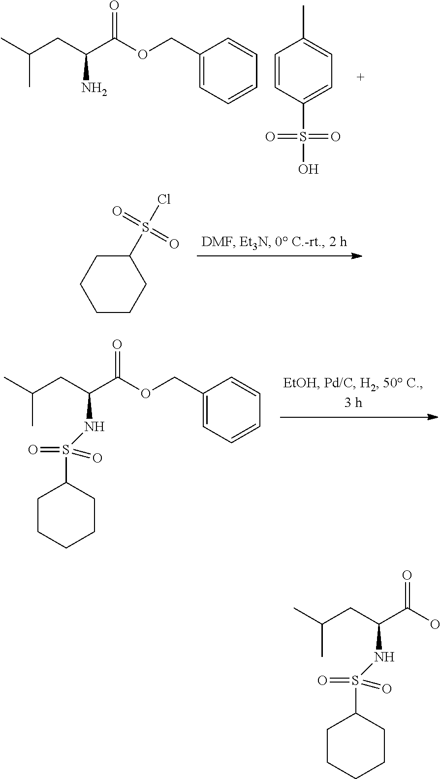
CC(CC(C(OCC1=CC=CC=C1)=O)N)C.C1=CC(S(=O)(=O)O)=CC=C1C.C1CCCC(S(Cl)(=O)=O)C1.CC(CC(C(OCC1=CC=CC=C1)=O)NS(=O)(=O)C1CCCCC1)C.CC(CC(C(O)=O)NS(=O)(=O)C1CCCCC1)C
